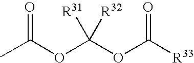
CC(OC(OC([R33])=O)([R31])[R32])=O
